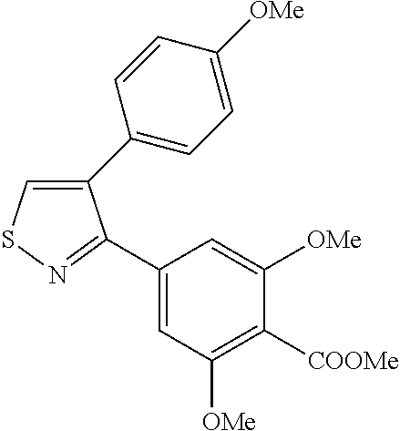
C1(C2=CC=C([OMe])C=C2)=CSN=C1C1=CC([OMe])=C([COOMe])C([OMe])=C1
